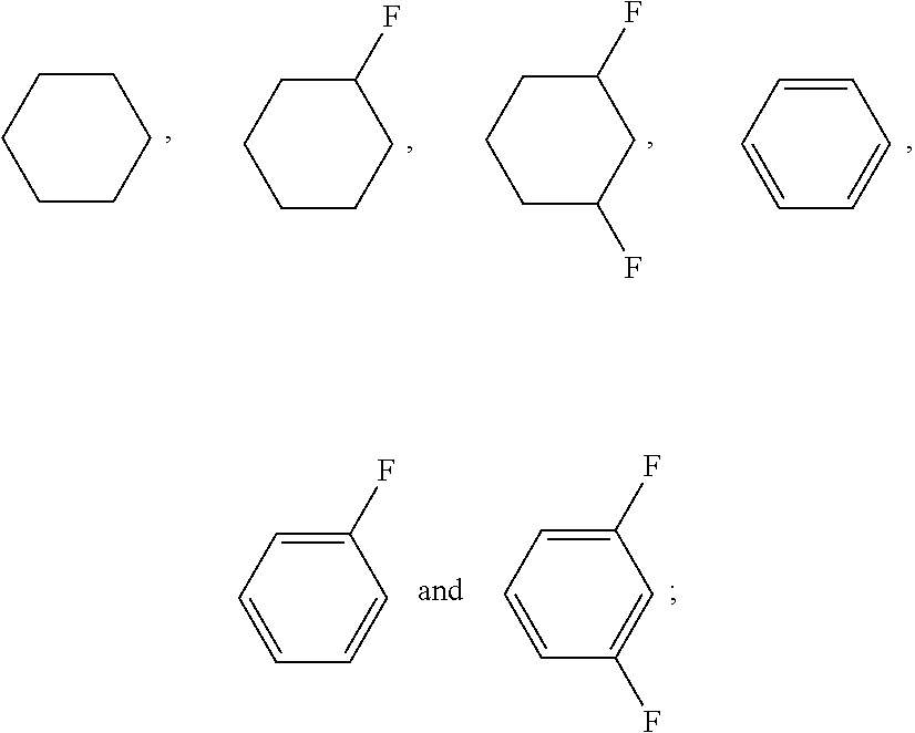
C1CCCCC1.C1CCC(F)CC1.C1C(F)CC(F)CC1.C1=CC=CC=C1.C1=CC=C(F)C=C1.C1=CC=C(F)C=C1F
